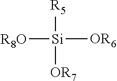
[R5][Si]([OR7])([OR6])[R8O]
